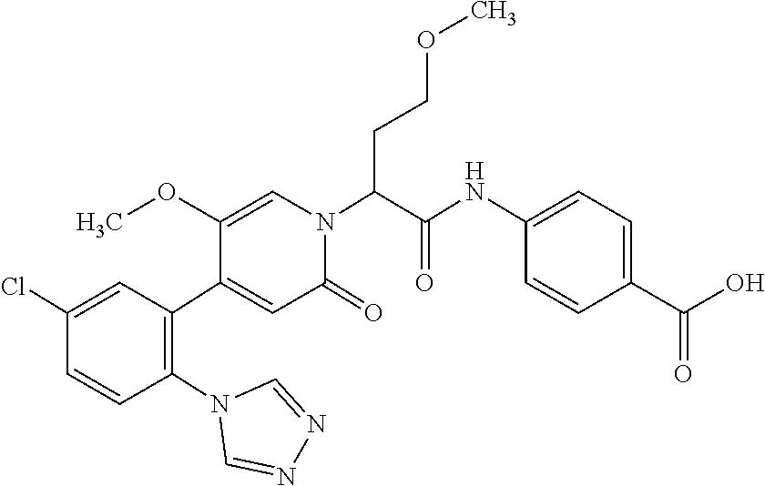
C1(Cl)=CC(C2=CC(=O)N(C(C(NC3=CC=C(C(O)=O)C=C3)=O)CCOC)C=C2OC)=C(N2C=NN=C2)C=C1
